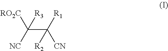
[CN]C(C([NC])([RO2C])[R3])([R1])[R2]
